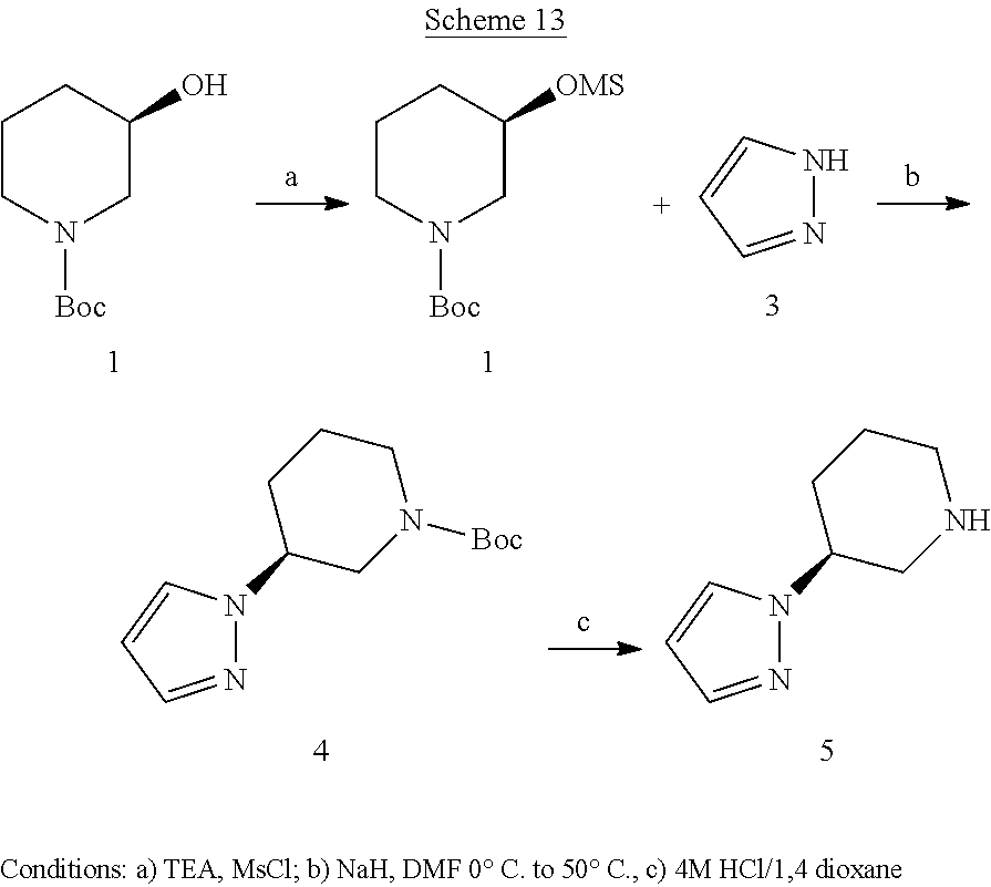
N1=CC=CN1C1CCCN([Boc])C1.N1=CC=CN1C1CCCNC1.C1CN([Boc])CC(O)C1.C1CN([Boc])CC([OMS])C1.N1=CC=CN1
